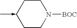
C1CC(-C)CCN1[BOC]
